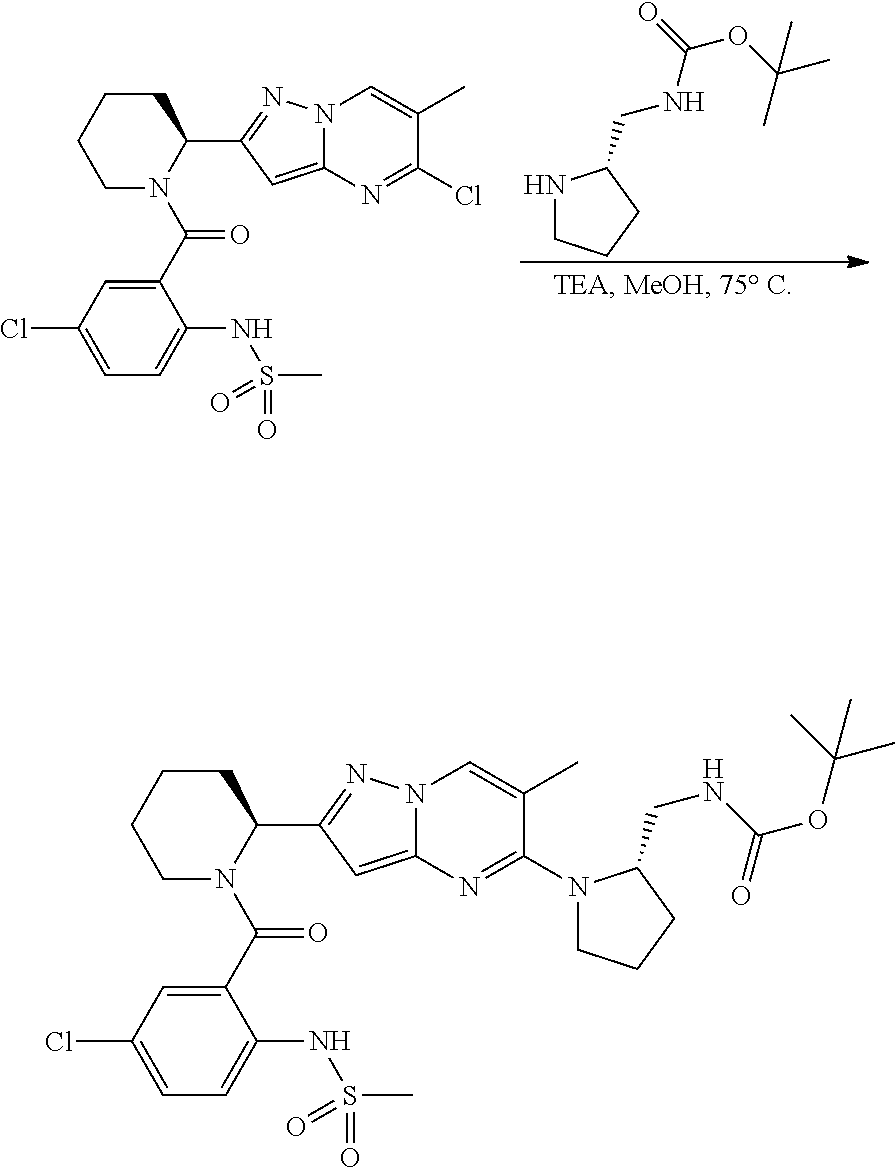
N1CCCC1CNC(OC(C)(C)C)=O.C1CCCN(C(C2=CC(Cl)=CC=C2NS(C)(=O)=O)=O)C1C1=NN2C(=C1)N=C(Cl)C(C)=C2.C1CCCN(C(C2=CC(Cl)=CC=C2NS(C)(=O)=O)=O)C1C1=NN2C(=C1)N=C(N1CCCC1CNC(=O)OC(C)(C)C)C(C)=C2
